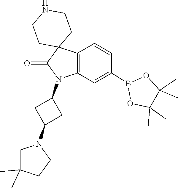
O1C(C)(C)C(C)(C)OB1C1=CC2=C(C3(C(=O)N2C2CC(N4CC(C)(C)CC4)C2)CCNCC3)C=C1
